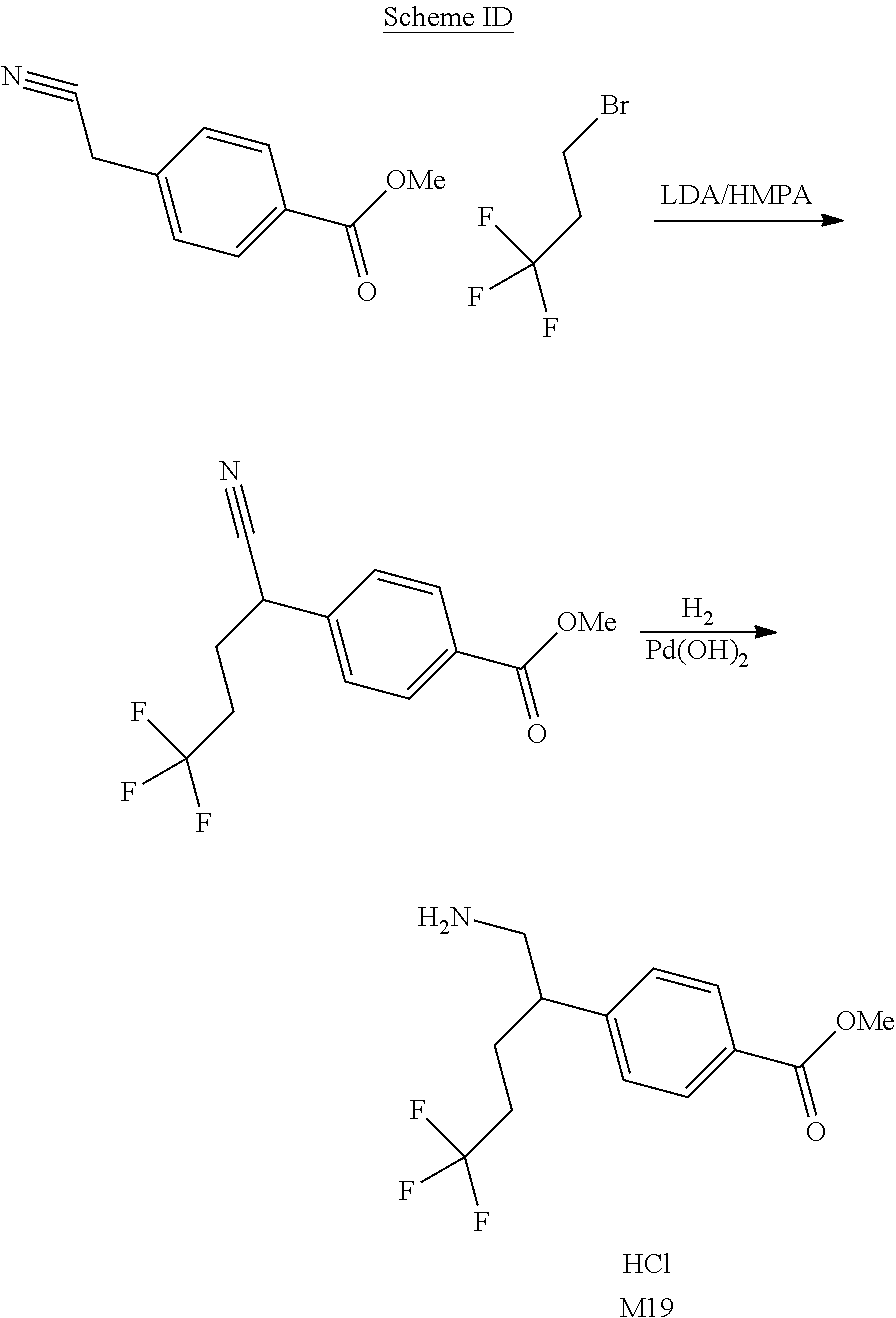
C1=C(C(CN)CCC(F)(F)F)C=CC(C([OMe])=O)=C1.Cl.[M19].C1=C(CC#N)C=CC(C([OMe])=O)=C1.BrCCC(F)(F)F.[H2].[Pd(OH)2].C1=C(C(C#N)CCC(F)(F)F)C=CC(C([OMe])=O)=C1
